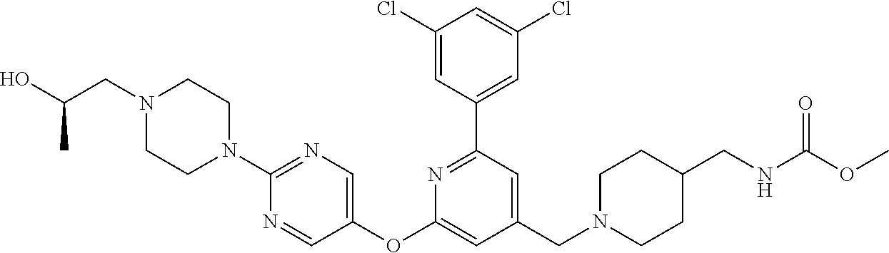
C1(Cl)=CC(C2=NC(OC3=CN=C(N4CCN(CC(O)C)CC4)N=C3)=CC(CN3CCC(CNC(OC)=O)CC3)=C2)=CC(Cl)=C1
